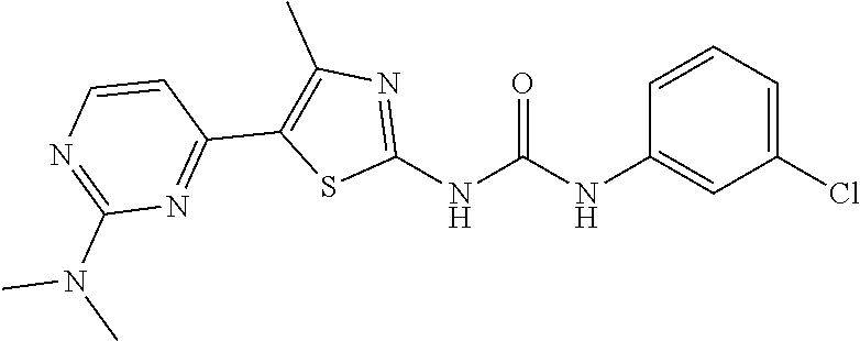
C1(Cl)=CC=CC(NC(NC2=NC(C)=C(C3=NC(N(C)C)=NC=C3)S2)=O)=C1
